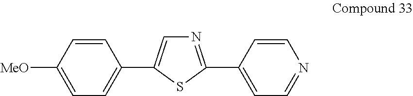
C1=CC([MeO])=CC=C1C1=CN=C(C2=CC=NC=C2)S1
